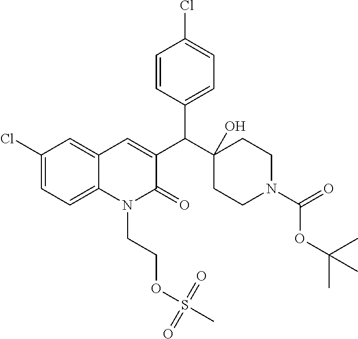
C1(Cl)=CC=C2C(=C1)C=C(C(C1=CC=C(Cl)C=C1)C1(O)CCN(C(=O)OC(C)(C)C)CC1)C(=O)N2CCOS(C)(=O)=O
